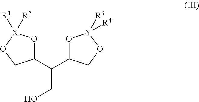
C1(C(C2O[Y]([R3])([R4])OC2)CO)O[X]([R1])([R2])OC1
